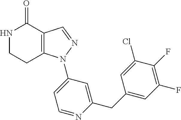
C12=C(C=NN1C1=CC=NC(CC3=CC(F)=C(F)C(Cl)=C3)=C1)C(=O)NCC2
